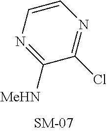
C1=CN=C([MeHN])C(Cl)=N1
